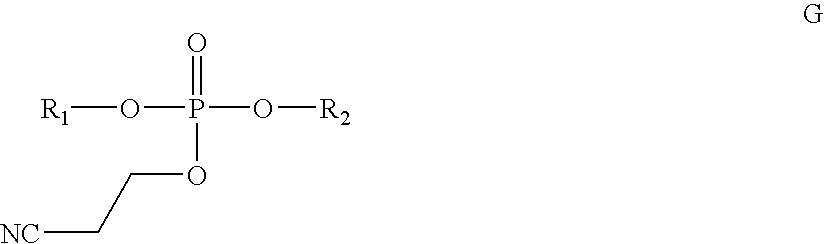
[R1]OP(O[R2])(=O)OCC[NC]
